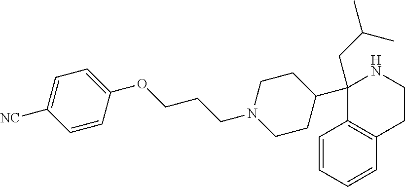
C1=CC=CC2=C1C(C1CCN(CCCOC3=CC=C([NC])C=C3)CC1)(CC(C)C)NCC2
